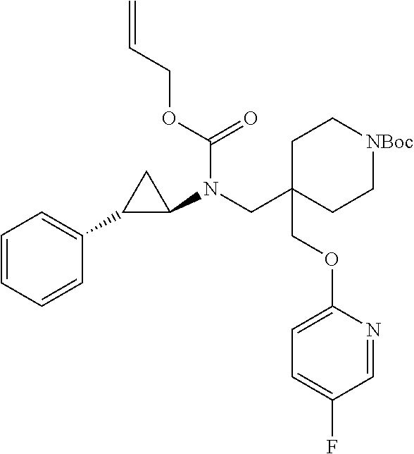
C1=CC=CC(C2C(N(C(=O)OCC=C)CC3(COC4=CC=C(F)C=N4)CC[NBoc]CC3)C2)=C1
